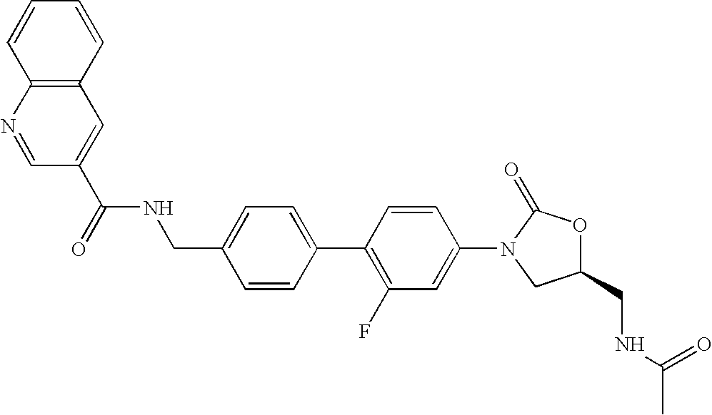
C1=C(CNC(=O)C2=CC3=C(N=C2)C=CC=C3)C=CC(C2=C(F)C=C(N3CC(CNC(C)=O)OC3=O)C=C2)=C1
